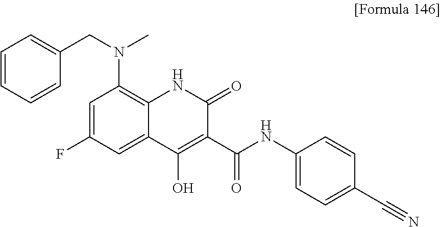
C1=C(F)C=C2C(=C1N(CC1=CC=CC=C1)C)NC(=O)C(C(NC1=CC=C(C#N)C=C1)=O)=C2O
